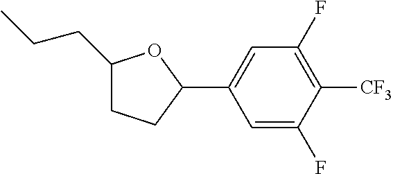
C1(CCC)CCC(C2=CC(F)=C([CF3])C(F)=C2)O1
